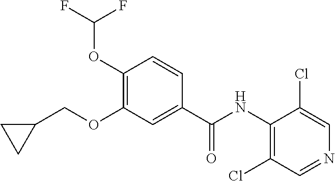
O(C(F)F)C1=C(OCC2CC2)C=C(C(NC2=C(Cl)C=NC=C2Cl)=O)C=C1
